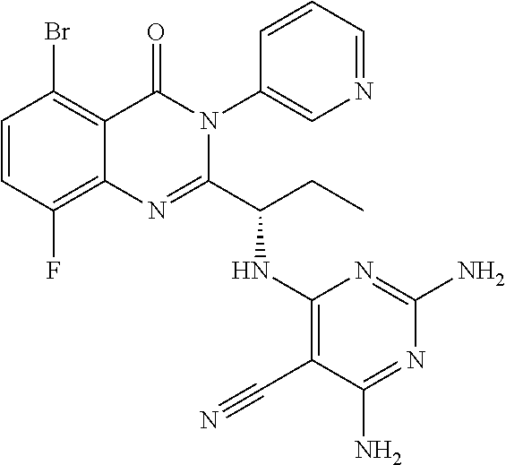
C1=CC(F)=C2C(=C1Br)C(=O)N(C1=CN=CC=C1)C(C(CC)NC1=C(C#N)C(N)=NC(N)=N1)=N2
